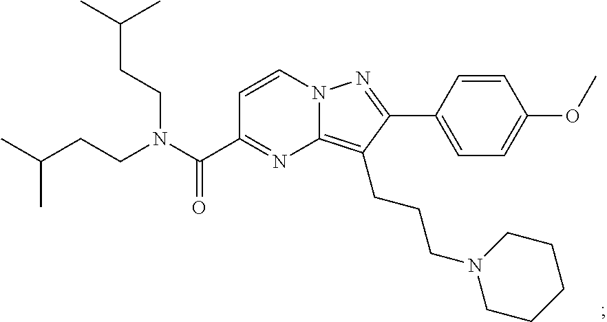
N12C(=C(CCCN3CCCCC3)C(C3=CC=C(OC)C=C3)=N1)N=C(C(N(CCC(C)C)CCC(C)C)=O)C=C2
